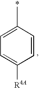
C1=CC(C)=CC=C1[R4A]
